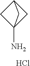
C1C2(N)CC1C2.Cl
